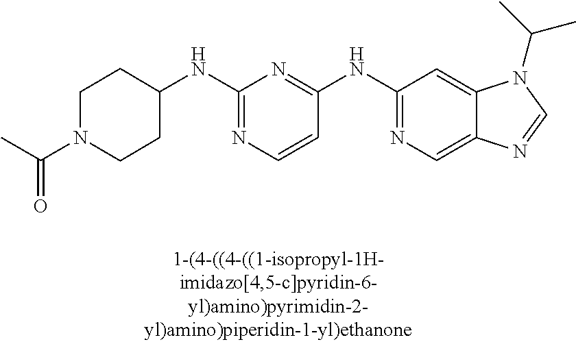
C1=CC(NC2=NC=C3C(=C2)N(C(C)C)C=N3)=NC(NC2CCN(C(C)=O)CC2)=N1
